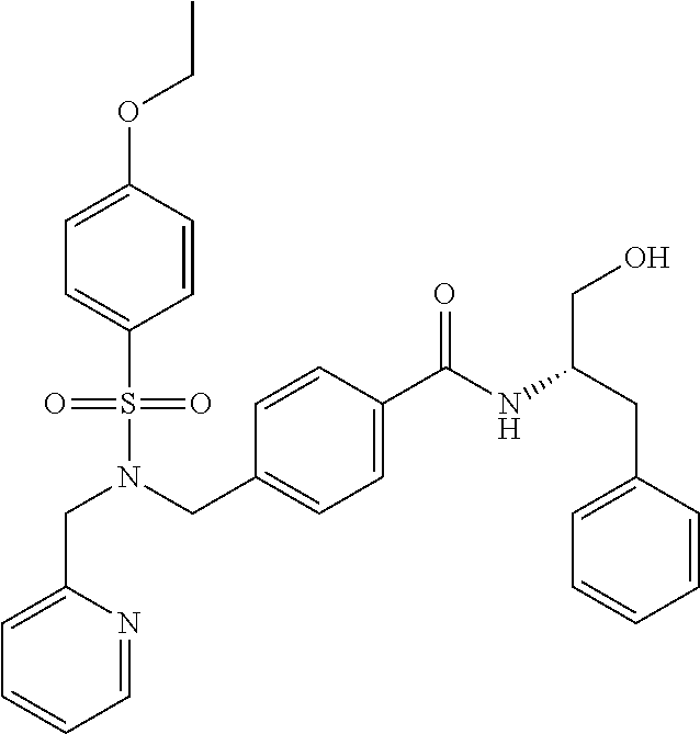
C1=CC(OCC)=CC=C1S(N(CC1=CC=C(C(NC(CC2=CC=CC=C2)CO)=O)C=C1)CC1=CC=CC=N1)(=O)=O
